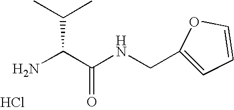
NC(C(NCC1=CC=CO1)=O)C(C)C.Cl
